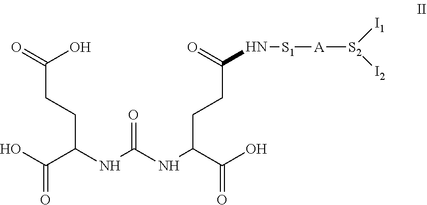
OC(C(CCC(=O)O)NC(NC(C(O)=O)CCC(N[S1][A][S2]([I1])[I2])=O)=O)=O
